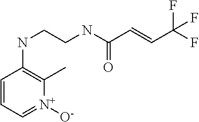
C1=CC=[N+]([O-])C(C)=C1NCCNC(C=CC(F)(F)F)=O
